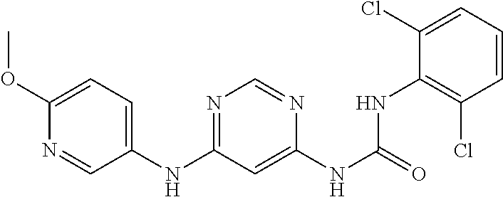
C1(NC2=NC=NC(NC(NC3=C(Cl)C=CC=C3Cl)=O)=C2)=CC=C(OC)N=C1
